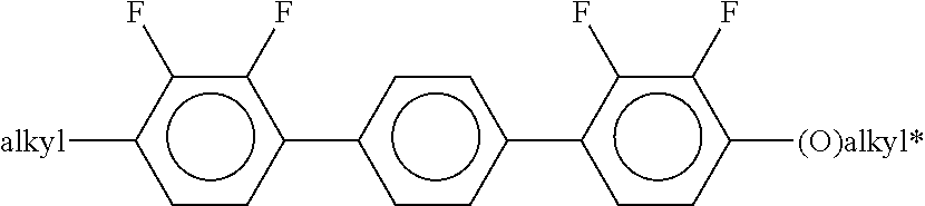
c1cc(-c2ccc(-c3ccc([(O)alkyl*])c(F)c3F)cc2)c(F)c(F)c1[alkyl]
